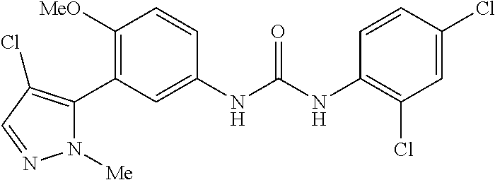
C1([OMe])=C(C2=C(Cl)C=NN2[Me])C=C(NC(=O)NC2=C(Cl)C=C(Cl)C=C2)C=C1
